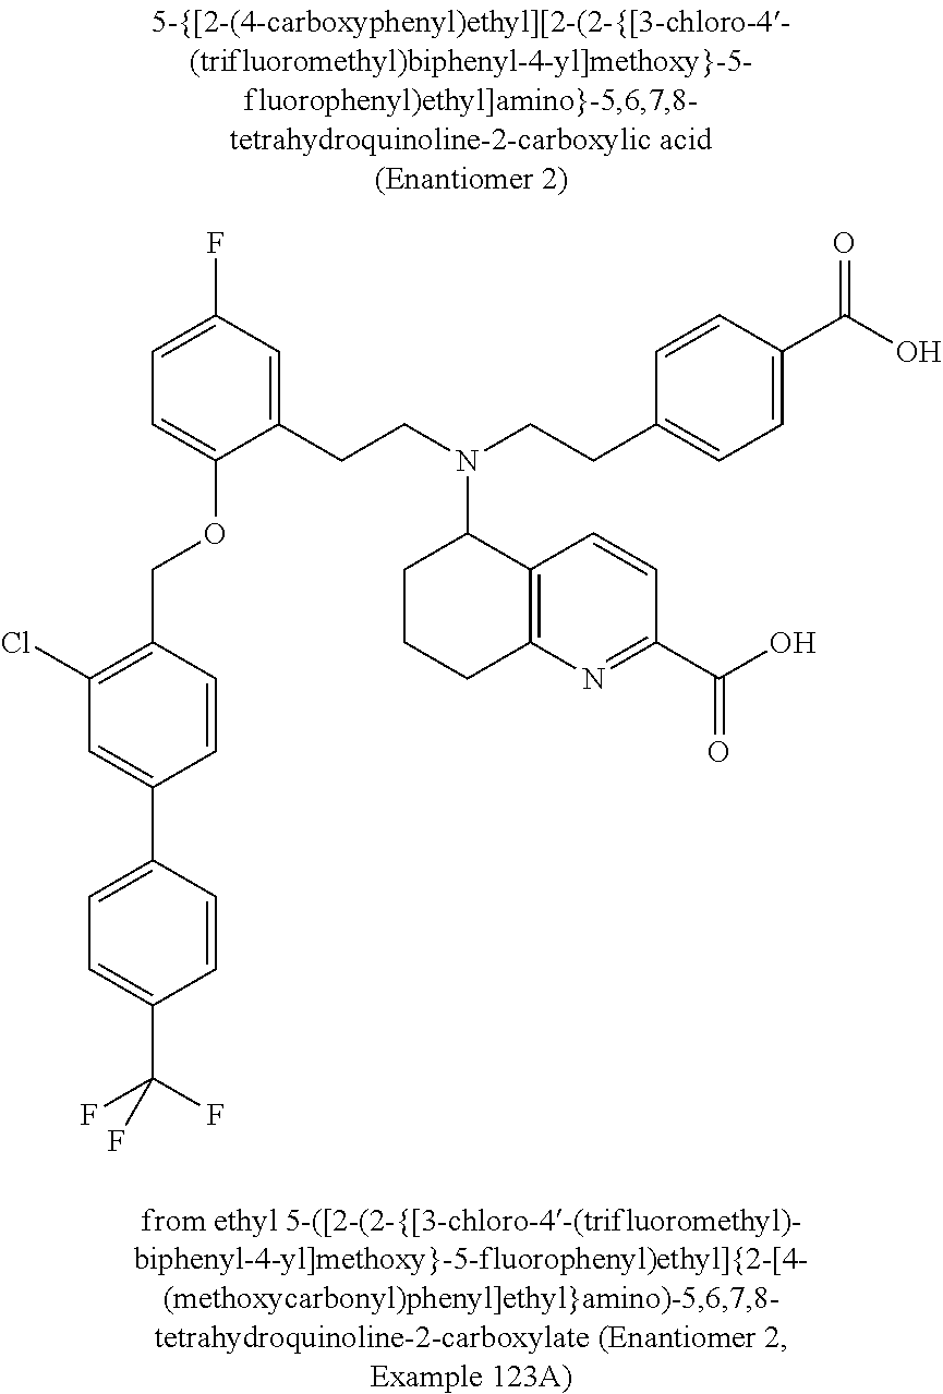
C1(C2=CC(Cl)=C(COC3=CC=C(F)C=C3CCN(CCC3=CC=C(C(O)=O)C=C3)C3CCCC4=C3C=CC(C(=O)O)=N4)C=C2)=CC=C(C(F)(F)F)C=C1
